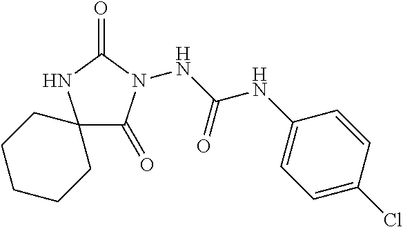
N(C(NC1=CC=C(Cl)C=C1)=O)N1C(=O)C2(NC1=O)CCCCC2
